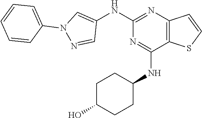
C1(NC2=CN(C3=CC=CC=C3)N=C2)=NC2=C(C(NC3CCC(O)CC3)=N1)SC=C2
